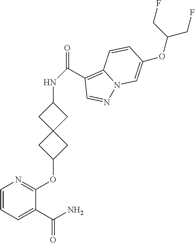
C1(C(N)=O)=CC=CN=C1OC1CC2(C1)CC(NC(C1=C3N(N=C1)C=C(OC(CF)CF)C=C3)=O)C2
